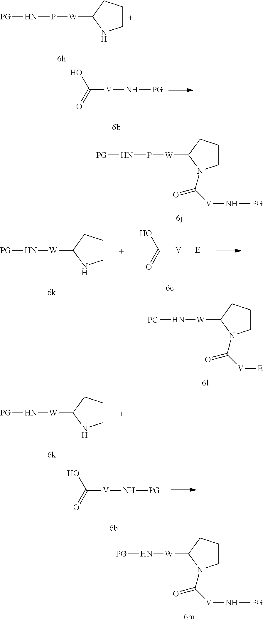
C1CCC([W]PN[PG])N1C([V]N[PG])=O.C1CCC([W]N[PG])N1C([V][E])=O.C1CCC([W]N[PG])N1C([V]N[PG])=O.C1CCC([W]PN[PG])N1.OC(=O)[V]N[PG].OC(=O)[V][E].C1CCC([W]N[PG])N1.C1CCC([W]N[PG])N1.OC(=O)[V]N[PG]
